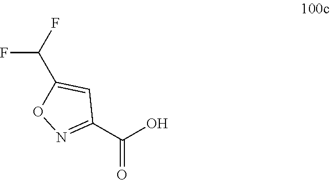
C1(C(O)=O)=NOC(C(F)F)=C1
